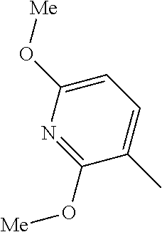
C1=C(O[Me])N=C(O[Me])C(C)=C1
